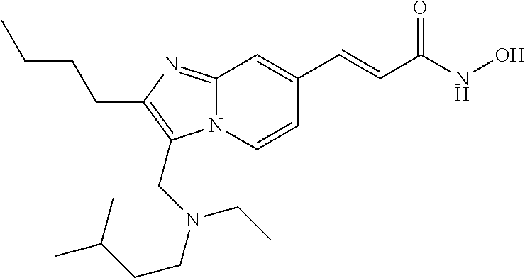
N12C(=NC(CCCC)=C1CN(CCC(C)C)CC)C=C(C=CC(NO)=O)C=C2
